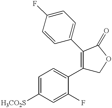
C1=C([H3CO2S])C=C(F)C(C2=C(C3=CC=C(F)C=C3)C(=O)OC2)=C1
